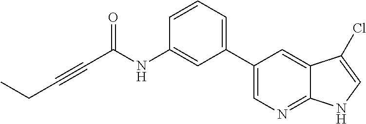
C(C(NC1=CC(C2=CN=C3C(=C2)C(Cl)=CN3)=CC=C1)=O)#CCC
